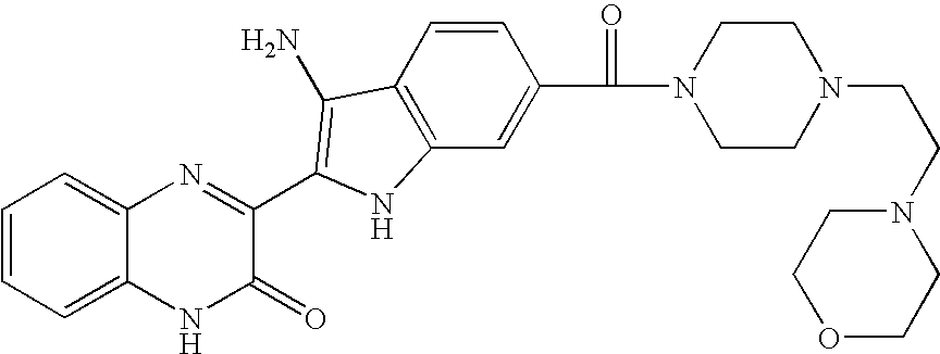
C1=C2C(=CC=C1)N=C(C1=C(N)C3=C(C=C(C(=O)N4CCN(CCN5CCOCC5)CC4)C=C3)N1)C(=O)N2
